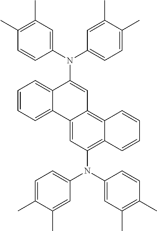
C1(C)=C(C)C=C(N(C2=CC=C(C)C(C)=C2)C2=CC3=C4C(=C(N(C5=CC(C)=C(C)C=C5)C5=CC=C(C)C(C)=C5)C=C3C3=CC=CC=C23)C=CC=C4)C=C1
